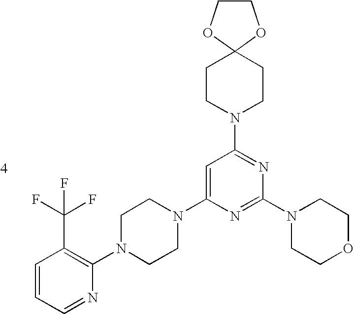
C1=CC=NC(N2CCN(C3=CC(N4CCC5(CC4)OCCO5)=NC(N4CCOCC4)=N3)CC2)=C1C(F)(F)F
